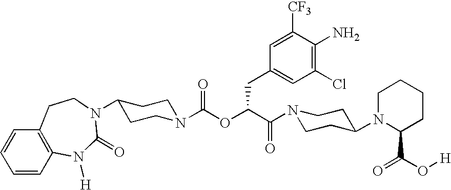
N1(C(C(OC(N2CCC(N3C(=O)N([H])C4=C(C=CC=C4)CC3)CC2)=O)CC2=CC(Cl)=C(N)C([CF3])=C2)=O)CCC(N2C(C(=O)O[H])CCCC2)CC1
